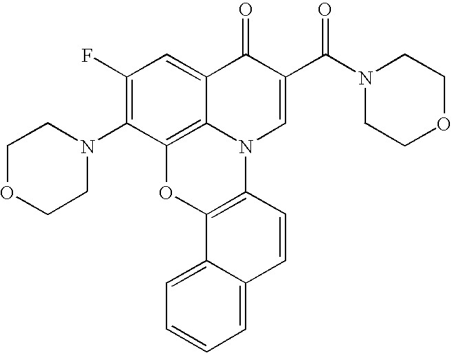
C1(F)=C(N2CCOCC2)C2=C3C(=C1)C(=O)C(C(N1CCOCC1)=O)=CN3C1=C(O2)C2=CC=CC=C2C=C1
